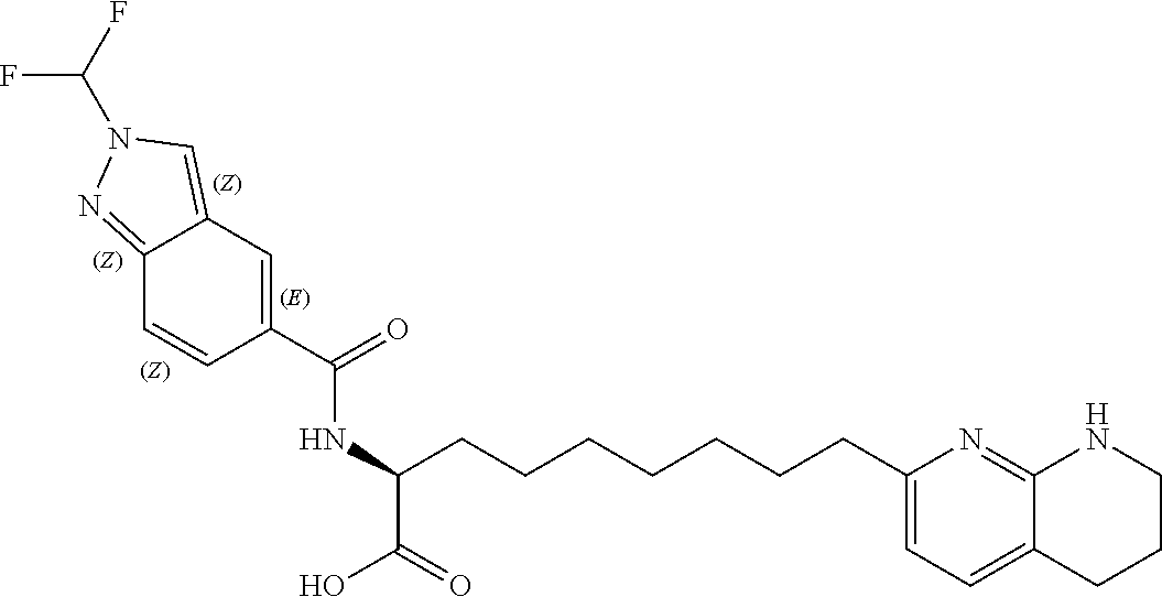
C1(C(=O)NC(C(=O)O)CCCCCCCC2=CC=C3C(=N2)NCCC3)=CC2=CN(C(F)F)N=C2C=C1
